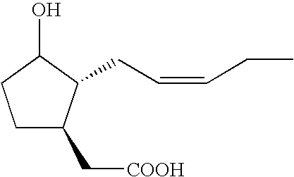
C1C(C[COOH])C(CC=CCC)C(O)C1
